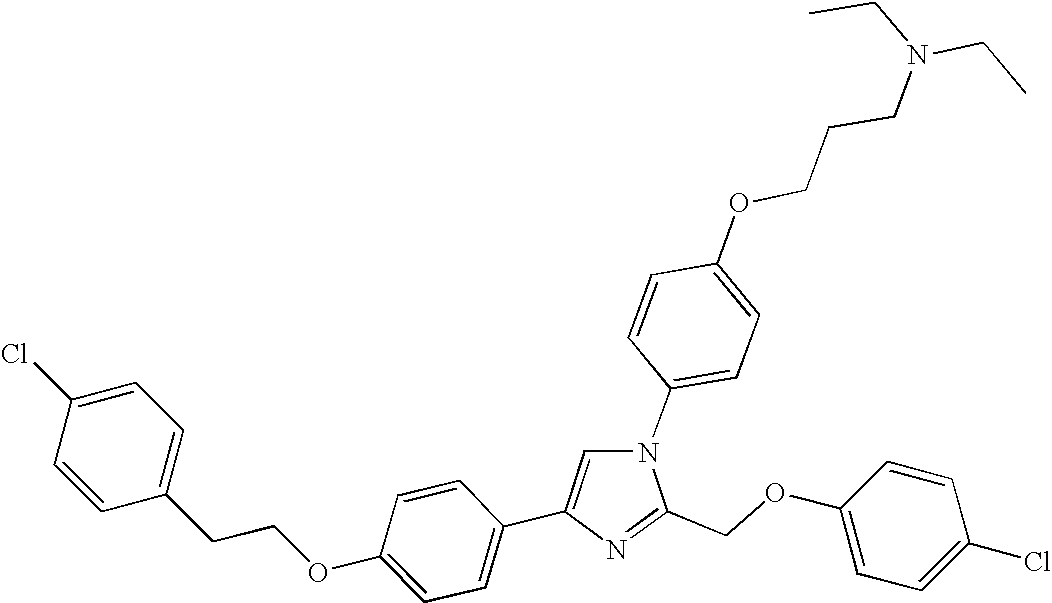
N1(C2=CC=C(OCCCN(CC)CC)C=C2)C=C(C2=CC=C(OCCC3=CC=C(Cl)C=C3)C=C2)N=C1COC1=CC=C(Cl)C=C1
